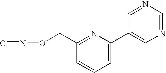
C1=CC=C(C2=CN=CN=C2)N=C1CON=C
